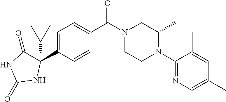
C1=C(C2(C(C)C)C(=O)NC(=O)N2)C=CC(C(N2CCN(C3=NC=C(C)C=C3C)C(C)C2)=O)=C1
